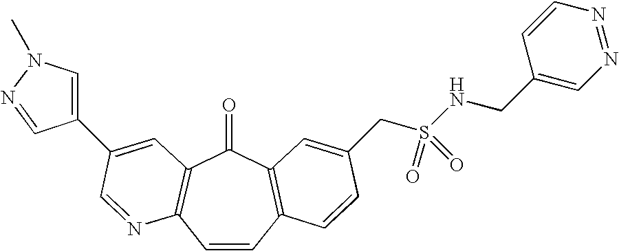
C1=CC2=C(C(=O)C3=C1N=CC(C1=CN(C)N=C1)=C3)C=C(CS(=O)(=O)NCC1=CN=NC=C1)C=C2
